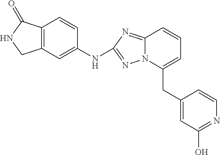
C12=C(C=C(NC3=NN4C(=N3)C=CC=C4CC3=CC(O)=NC=C3)C=C1)CNC2=O
